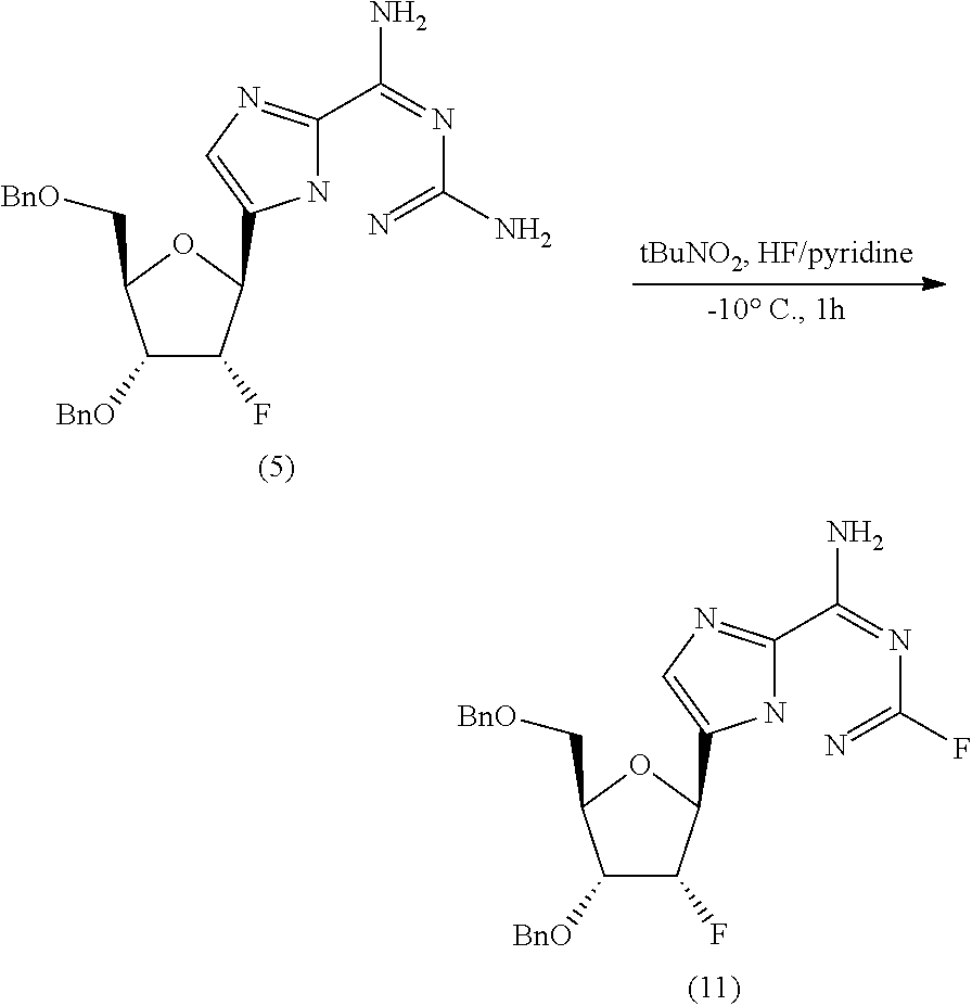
C1([BnO])C(F)C(C2=CN=C(C(=NC(=N)N)N)N2)OC1C[BnO].C1([BnO])C(F)C(C2=CN=C(C(=NC(=N)F)N)N2)OC1C[BnO]
